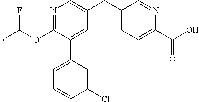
C1(OC(F)F)=NC=C(CC2=CC=C(C(O)=O)N=C2)C=C1C1=CC=CC(Cl)=C1
